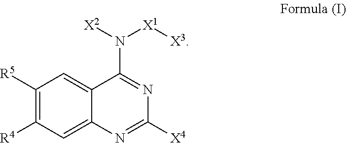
C1([R5])=C([R4])C=C2C(=C1)C(N([X2])[X1][X3])=NC([X4])=N2
